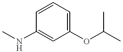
C1(OC(C)C)=CC=CC(NC)=C1
